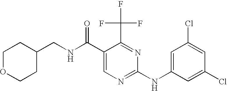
N(C(C1=CN=C(NC2=CC(Cl)=CC(Cl)=C2)N=C1C(F)(F)F)=O)CC1CCOCC1
